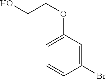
C1=CC(Br)=CC(OCCO)=C1
